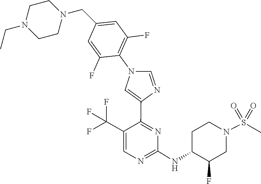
C1(NC2C(F)CN(S(=O)(=O)C)CC2)=NC=C(C(F)(F)F)C(C2=CN(C3=C(F)C=C(CN4CCN(CC)CC4)C=C3F)C=N2)=N1
